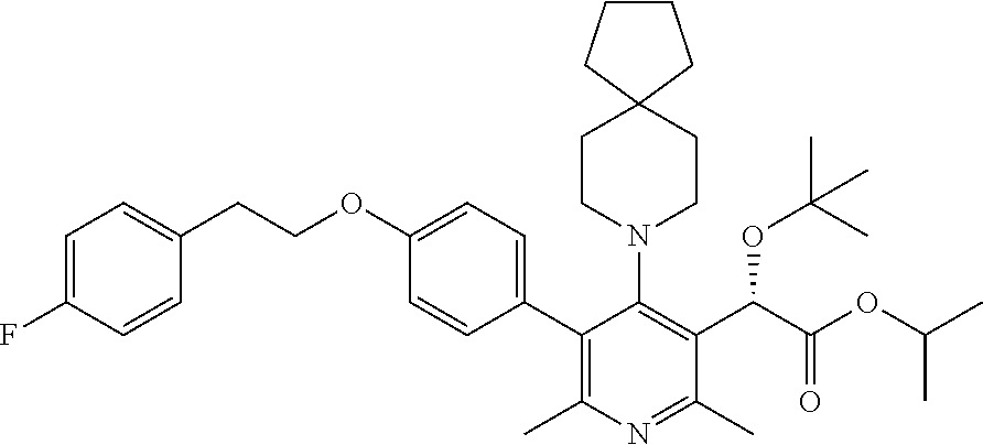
C1CCC2(C1)CCN(C1=C(C(C(OC(C)C)=O)OC(C)(C)C)C(C)=NC(C)=C1C1=CC=C(OCCC3=CC=C(F)C=C3)C=C1)CC2
